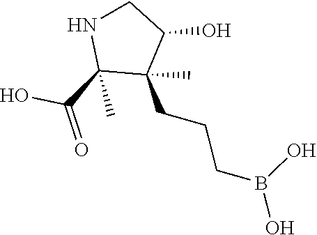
C(CCB(O)O)C1(C)C(C(O)=O)(C)NCC1O
